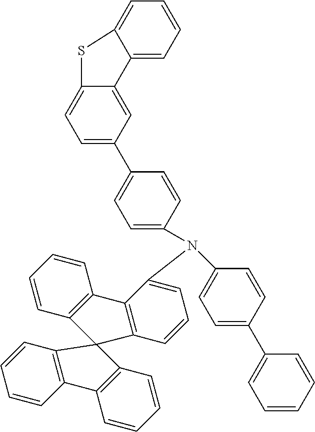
C1(C2=CC=C3C(=C2)C2=CC=CC=C2S3)=CC=C(N(C2=CC=C(C3=CC=CC=C3)C=C2)C2=CC=CC3=C2C2=C(C=CC=C2)C32C3=C(C=CC=C3)C3=C2C=CC=C3)C=C1
